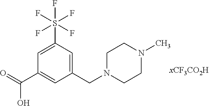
C1(CN2CCN(C)CC2)=CC(S(F)(F)(F)(F)F)=CC(C(=O)O)=C1
